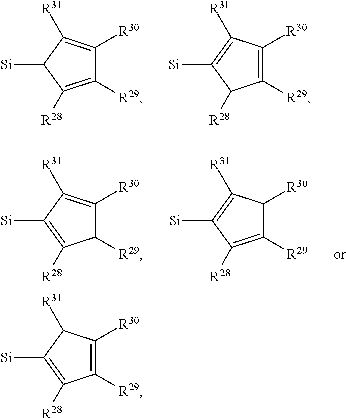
C1([R29])=C([R28])C([Si])C([R31])=C1[R30].C1([R29])=C([R30])C([R31])=C([Si])C1[R28].C1([R29])C([R30])=C([R31])C([Si])=C1[R28].C1([R29])=C([R28])C([Si])=C([R31])C1[R30].C1([R29])=C([R30])C([R31])C([Si])=C1[R28]
